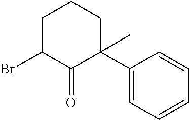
C1(C2(C)CCCC(Br)C2=O)=CC=CC=C1
